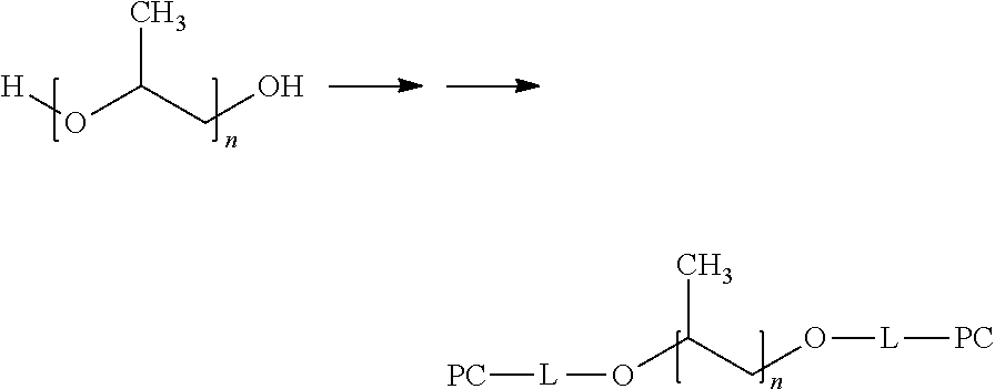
CC(CO)O[H].CC(CO[L][PC])O[L][PC]
